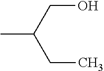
CC(CO)CC
